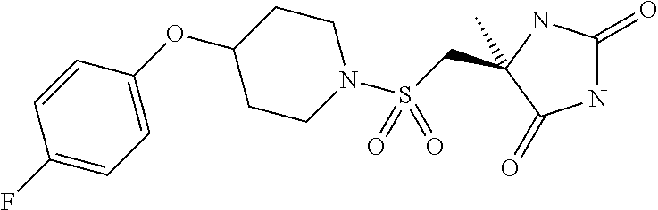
C(S(N1CCC(OC2=CC=C(F)C=C2)CC1)(=O)=O)C1(C)NC(=O)NC1=O
